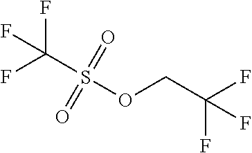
S(OCC(F)(F)F)(C(F)(F)F)(=O)=O
